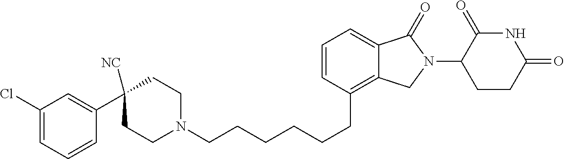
C(CC1=C2C(=CC=C1)C(=O)N(C1C(=O)NC(=O)CC1)C2)CCCCN1CCC(C2=CC(Cl)=CC=C2)([NC])CC1
